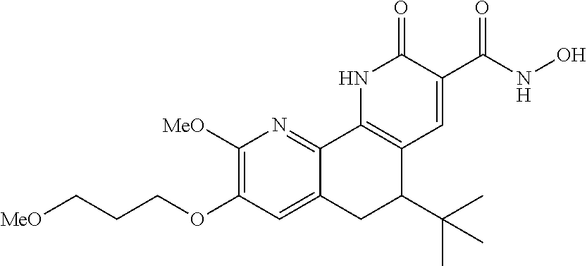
C1([MeO])=C(OCCC[MeO])C=C2C(=N1)C1=C(C(C(C)(C)C)C2)C=C(C(NO)=O)C(=O)N1
